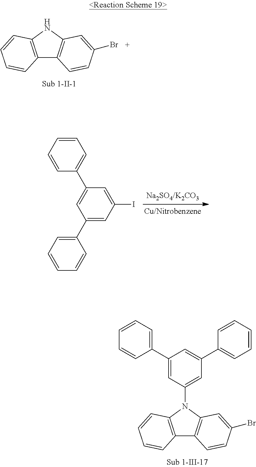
C12=C(N(C3=CC(C4=CC=CC=C4)=CC(C4=CC=CC=C4)=C3)C3=C1C=CC(Br)=C3)C=CC=C2.C12=C(NC3=C1C=CC(Br)=C3)C=CC=C2.C1(C2=CC=CC=C2)=CC(I)=CC(C2=CC=CC=C2)=C1
